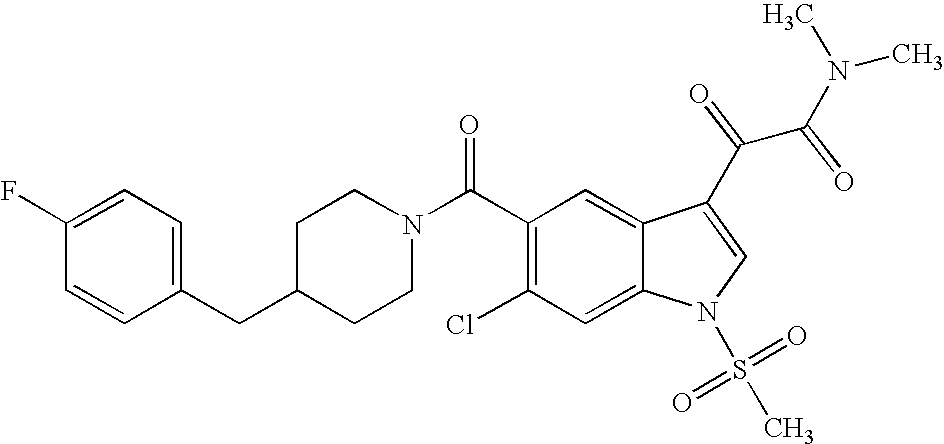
C1(F)=CC=C(CC2CCN(C(C3=C(Cl)C=C4C(=C3)C(C(C(N(C)C)=O)=O)=CN4S(C)(=O)=O)=O)CC2)C=C1
